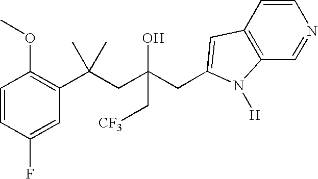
C1=CC(F)=CC(C(CC(CC2=CC3=C(C=NC=C3)N2[H])(O)C[CF3])(C)C)=C1OC
